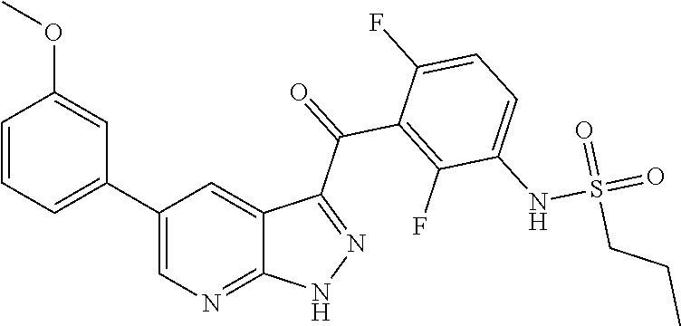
C1=CC=C(C2=CN=C3C(=C2)C(C(=O)C2=C(F)C(NS(=O)(=O)CCC)=CC=C2F)=NN3)C=C1OC
